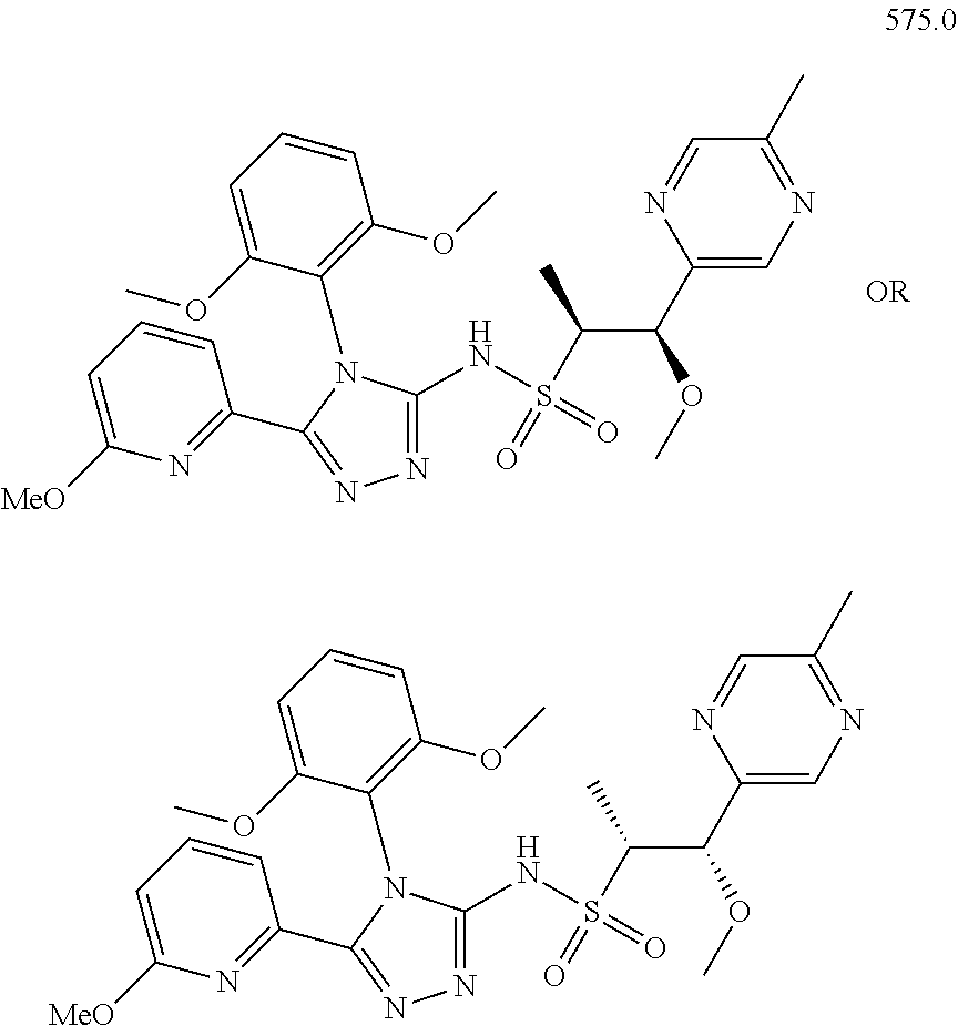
N(S(C(C(OC)C1=CN=C(C)C=N1)C)(=O)=O)C1=NN=C(C2=NC([MeO])=CC=C2)N1C1=C(OC)C=CC=C1OC.N(S(C(C(OC)C1=CN=C(C)C=N1)C)(=O)=O)C1=NN=C(C2=NC([MeO])=CC=C2)N1C1=C(OC)C=CC=C1OC
